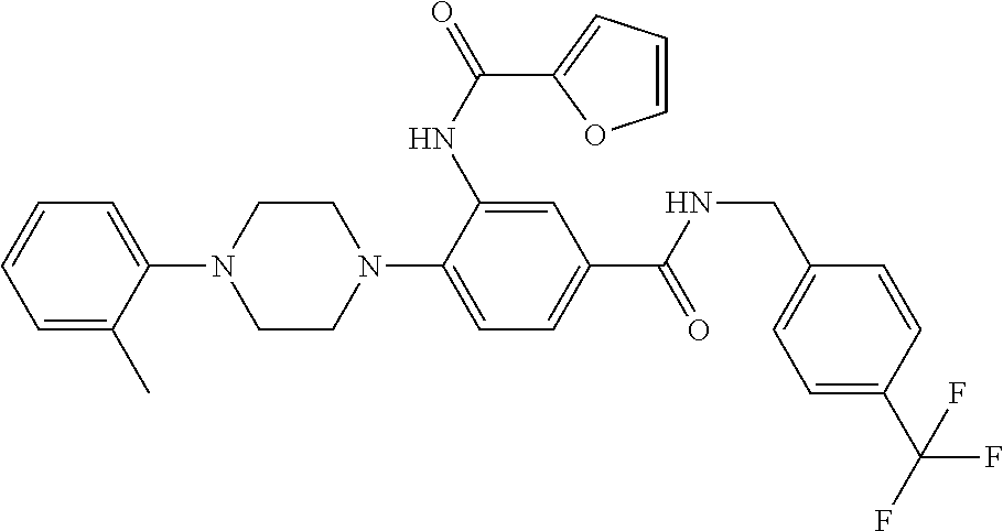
C1=C(C)C(N2CCN(C3=CC=C(C(NCC4=CC=C(C(F)(F)F)C=C4)=O)C=C3NC(=O)C3=CC=CO3)CC2)=CC=C1
